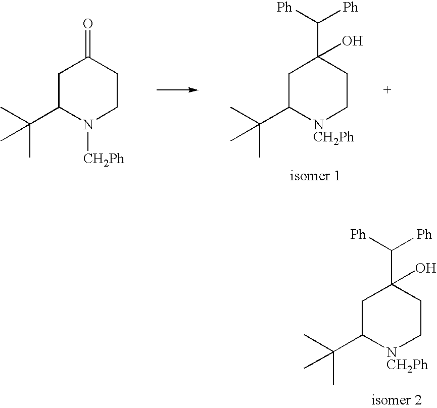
C1C(C(C)(C)C)[NCH2Ph]CCC1(C([Ph])[Ph])O.C1C(C(C)(C)C)N([CH2Ph])CCC1=O.C1C(C(C)(C)C)[NCH2Ph]CCC1(C([Ph])[Ph])O
